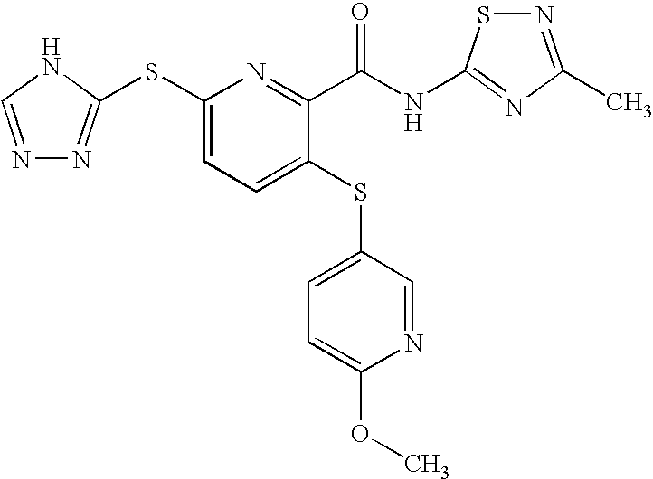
N1=CNC(SC2=CC=C(SC3=CC=C(OC)N=C3)C(C(NC3=NC(C)=NS3)=O)=N2)=N1
